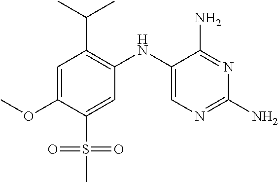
C1=C(OC)C(S(C)(=O)=O)=CC(NC2=CN=C(N)N=C2N)=C1C(C)C
